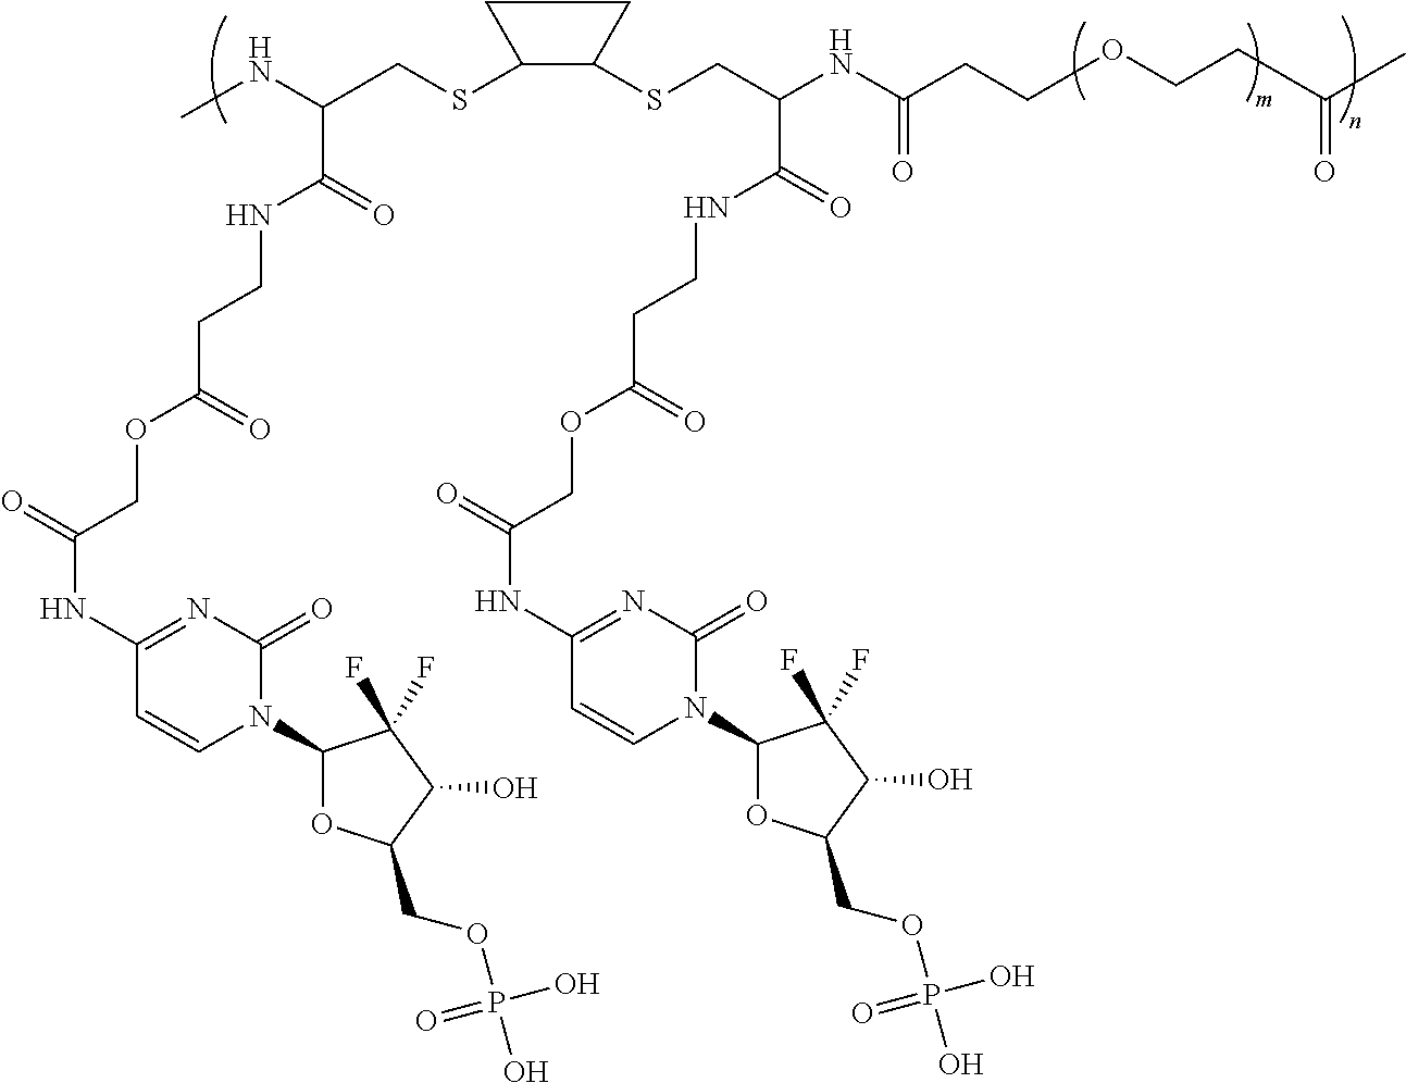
N(C(CSC1C(SCC(NC(CCOCCC(=O)C)=O)C(=O)NCCC(OCC(NC2=NC(=O)N(C3OC(COP(O)(=O)O)C(O)C3(F)F)C=C2)=O)=O)CC1)C(=O)NCCC(OCC(NC1=NC(=O)N(C2OC(COP(O)(=O)O)C(O)C2(F)F)C=C1)=O)=O)C
